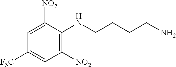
C1=C([NO2])C(NCCCCN)=C([NO2])C=C1[F3C]
